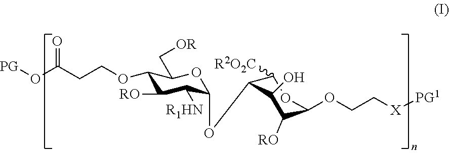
C1(OCCC(O[PG])=O)C([RO])C([R1HN])C(OC2C([R2O2C])OC(OCC[X][PG1])C([RO])C2O)OC1C[OR]
